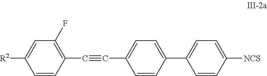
C1=CC(C2=CC=C(C#CC3=C(F)C=C([R2])C=C3)C=C2)=CC=C1[NCS]
